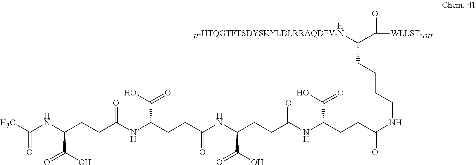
[H-HTQGTFTSDYSKYLDLRRAQDFV-N]C(C([WLLST-OH])=O)CCCCNC(=O)CCC(NC(CCC(C(=O)O)NC(=O)CCC(C(=O)O)NC(=O)CCC(C(O)=O)NC(=O)C)=O)C(O)=O.[H]
